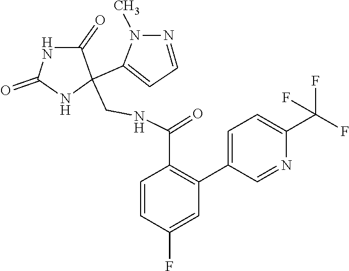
C1(=O)NC(C2=CC=NN2C)(CNC(C2=C(C3=CC=C(C(F)(F)F)N=C3)C=C(F)C=C2)=O)C(=O)N1
